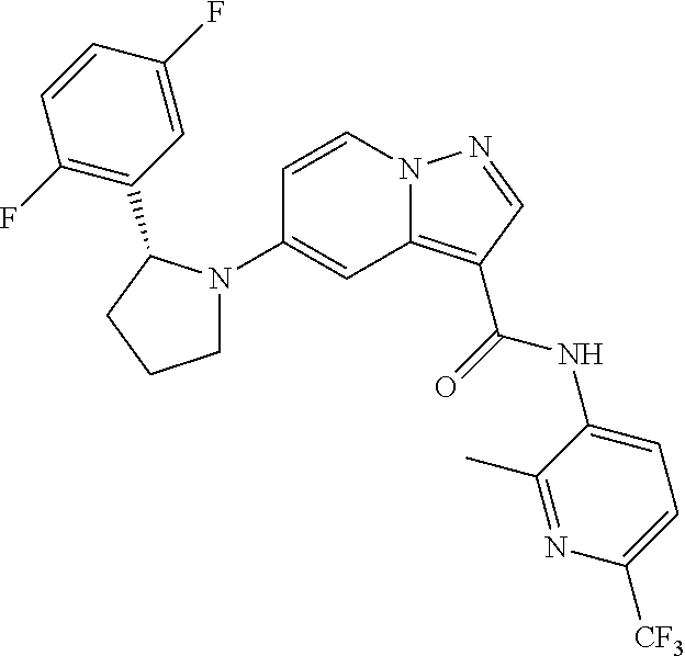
C1=CN2C(=C(C(=O)NC3=CC=C([CF3])N=C3C)C=N2)C=C1N1CCCC1C1=C(F)C=CC(F)=C1
